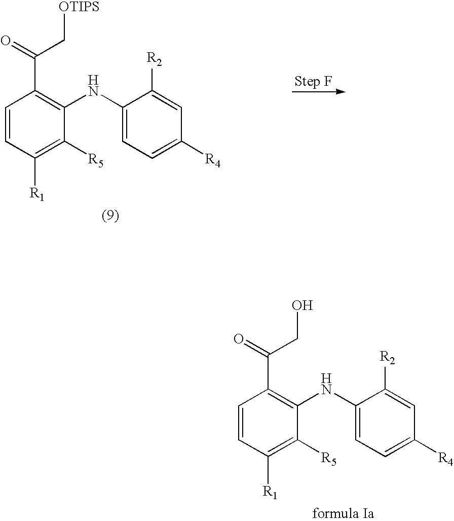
C1=CC([R1])=C([R5])C(NC2=CC=C([R4])C=C2[R2])=C1C(=O)C[OTIPS].C1=CC([R1])=C([R5])C(NC2=CC=C([R4])C=C2[R2])=C1C(=O)CO
